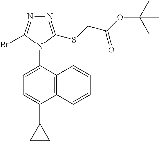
C12=C(C(N3C(Br)=NN=C3SCC(OC(C)(C)C)=O)=CC=C1C1CC1)C=CC=C2
